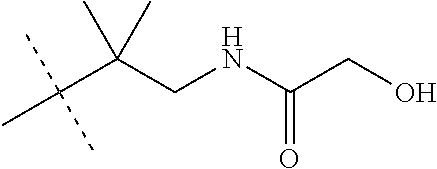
C(C(CNC(CO)=O)(C)C)(C)(C)C
